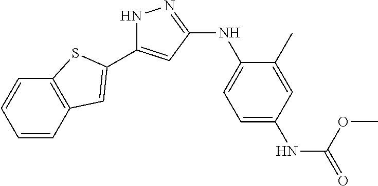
N1C(C2=CC3=C(C=CC=C3)S2)=CC(NC2=CC=C(NC(=O)OC)C=C2C)=N1
